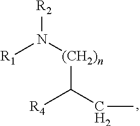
[R2]N([(CH2)n]C(CC)[R4])[R1]
